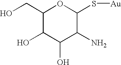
C1(CO)C(O)C(O)C(N)C(S[Au])O1
